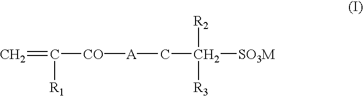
C(C([SO3M])([R3])[R2])[A][CO]C(=C)[R1]
